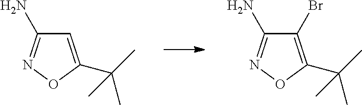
C1=C(C(C)(C)C)ON=C1N.C1(Br)=C(C(C)(C)C)ON=C1N
